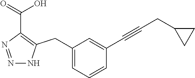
N1=NC(C(=O)O)=C(CC2=CC=CC(C#CCC3CC3)=C2)N1
